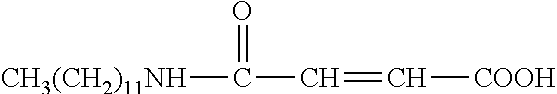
[CH3(CH2)11NH]C(=O)C=C[COOH]
